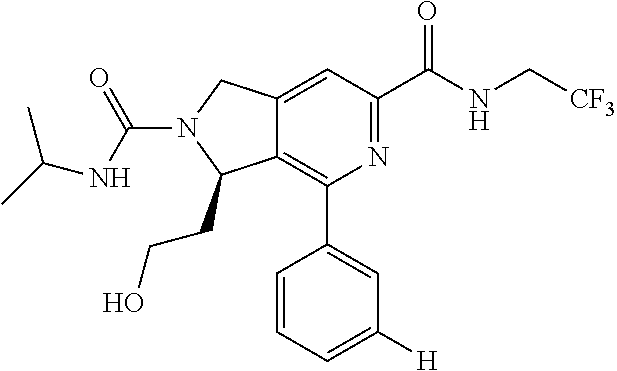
C12=CC(C(NC[CF3])=O)=NC(C3=CC([H])=CC=C3)=C1C(CCO)N(C(NC(C)C)=O)C2
